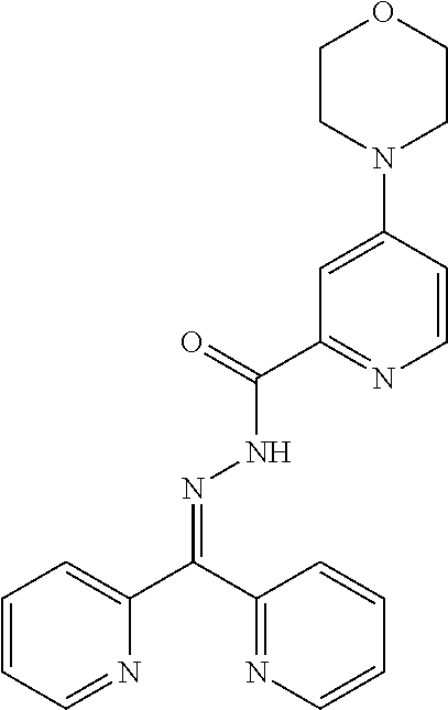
C1=CC=NC(C(C2=NC=CC=C2)=NNC(C2=NC=CC(N3CCOCC3)=C2)=O)=C1
